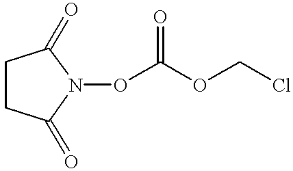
C1CC(=O)N(OC(OCCl)=O)C1=O
